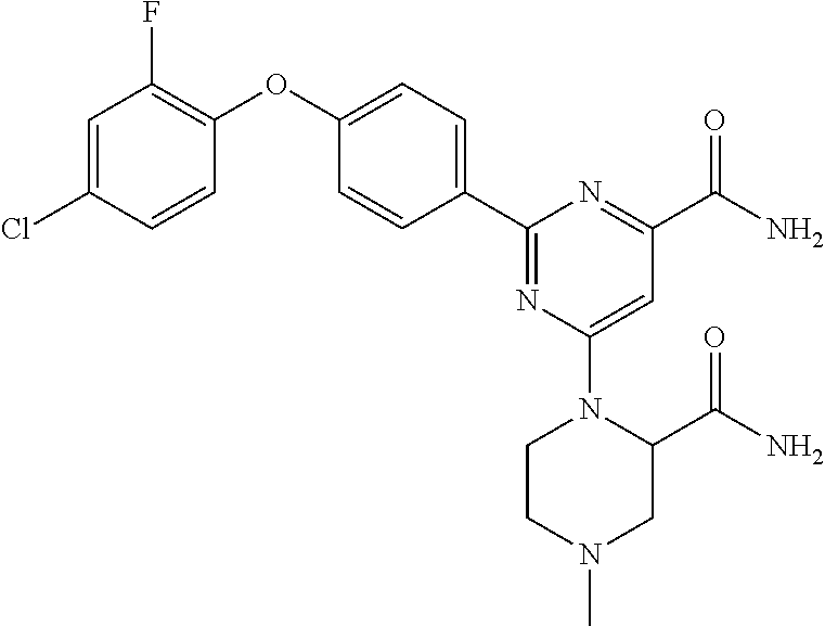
C1=C(Cl)C=CC(OC2=CC=C(C3=NC(N4C(C(=O)N)CN(C)CC4)=CC(C(N)=O)=N3)C=C2)=C1F
